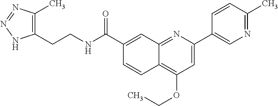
C1(C(NCCC2=C(C)N=NN2)=O)=CC2=NC(C3=CN=C(C)C=C3)=CC(OCC)=C2C=C1
